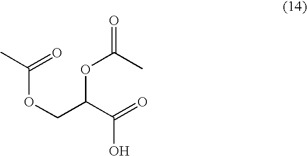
O(C(C(=O)O)COC(C)=O)C(C)=O
